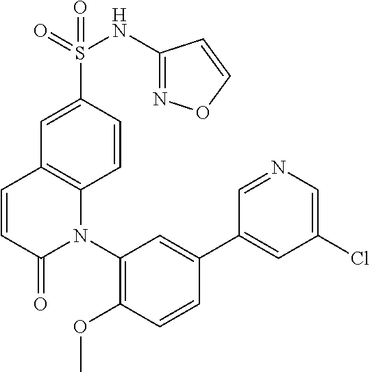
S(C1=CC2=C(C=C1)N(C1=C(OC)C=CC(C3=CC(Cl)=CN=C3)=C1)C(=O)C=C2)(=O)(=O)NC1=NOC=C1
